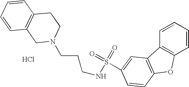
Cl.C(N1CC2=C(C=CC=C2)CC1)CCNS(=O)(=O)C1=CC2=C(OC3=C2C=CC=C3)C=C1
